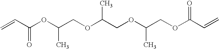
C(=O)(C=C)OC(COC(COC(COC(C=C)=O)C)C)C
